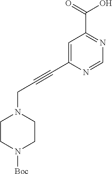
C1=C(C#CCN2CCN([Boc])CC2)N=CN=C1C(=O)O
